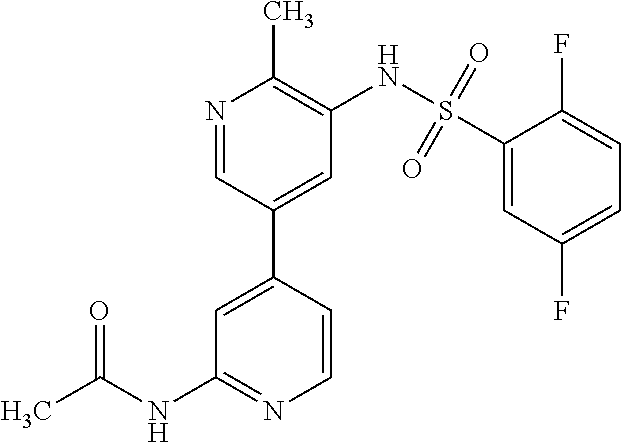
N1=CC(C2=CC(NC(C)=O)=NC=C2)=CC(NS(C2=CC(F)=CC=C2F)(=O)=O)=C1C
